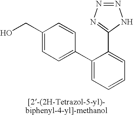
N1=NN=C(C2=CC=CC=C2C2=CC=C(CO)C=C2)N1
